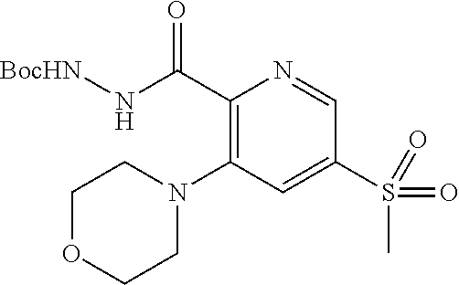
C(C1=C(N2CCOCC2)C=C(S(C)(=O)=O)C=N1)(N[BocHN])=O
